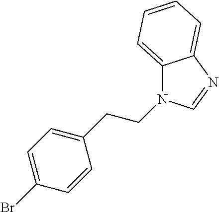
C12=CC=CC=C1N=CN2CCC1=CC=C(Br)C=C1
